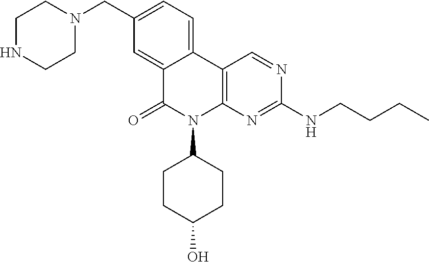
C12=CC(CN3CCNCC3)=CC=C1C1=C(N(C3CCC(O)CC3)C2=O)N=C(NCCCC)N=C1
